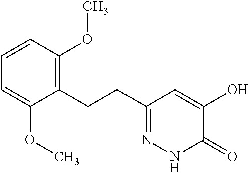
C1=CC(OC)=C(CCC2=NNC(=O)C(O)=C2)C(OC)=C1
